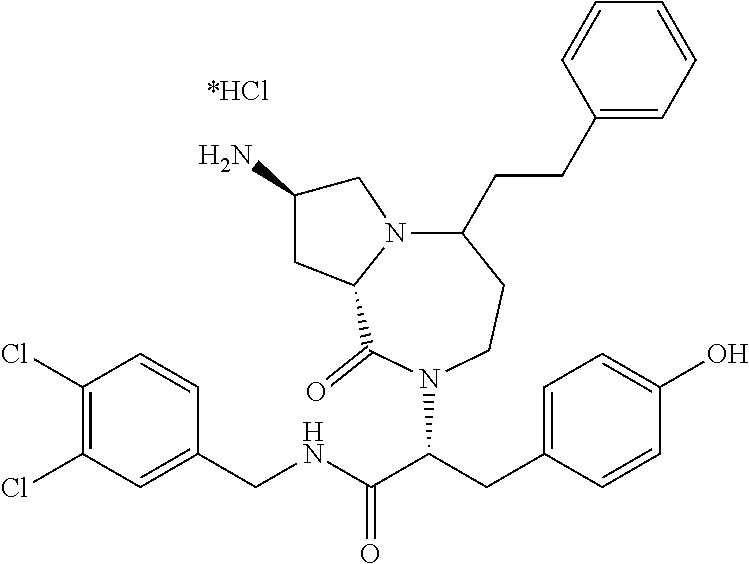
C1(Cl)=C(Cl)C=C(CNC(C(CC2=CC=C(O)C=C2)N2C(=O)C3N(CC(N)C3)C(CCC3=CC=CC=C3)CC2)=O)C=C1
